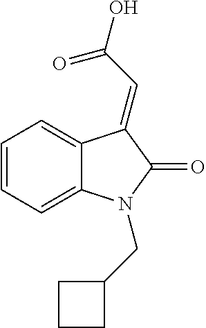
C1=C2C(=CC=C1)N(CC1CCC1)C(=O)C2=CC(=O)O
